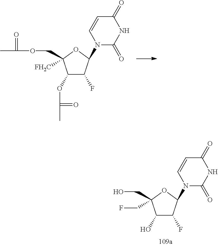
C1(OC(C)=O)C(F)C(N2C(=O)NC(=O)C=C2)OC1(COC(C)=O)[FH2C].C1(O)C(F)C(N2C(=O)NC(=O)C=C2)OC1(CO)CF
